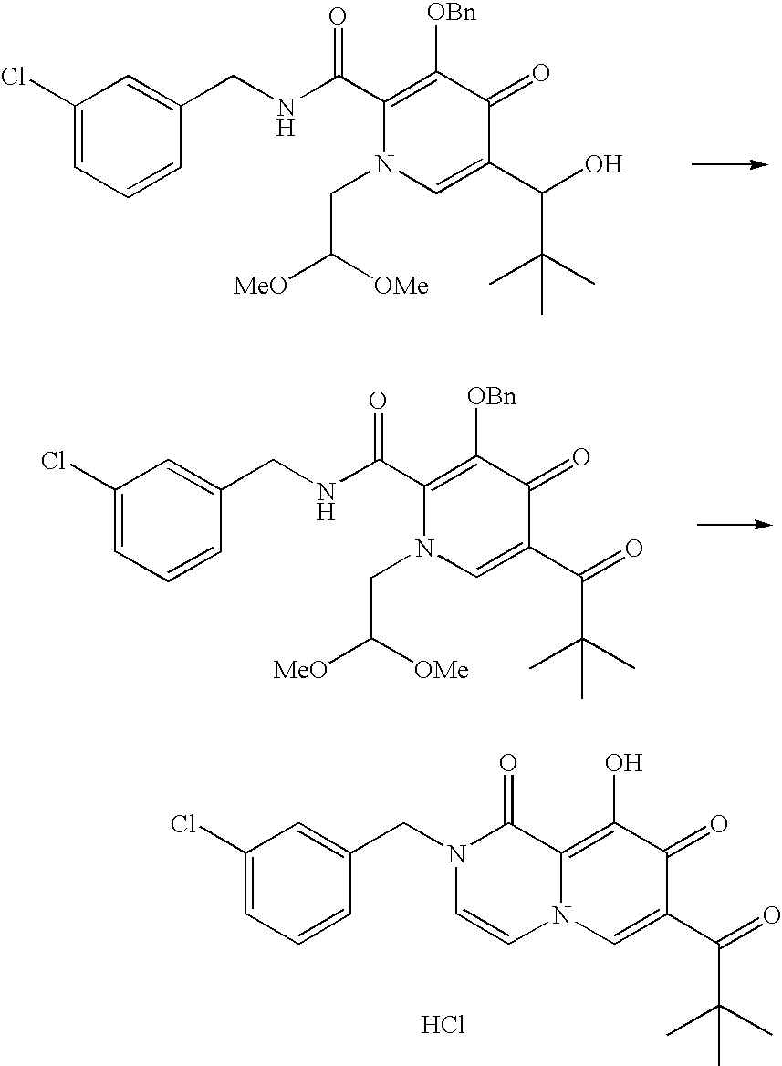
C1(C(NCC2=CC(Cl)=CC=C2)=O)=C([OBn])C(=O)C(C(O)C(C)(C)C)=CN1CC([OMe])[MeO].C1=C(CN2C=CN3C(=C(O)C(=O)C(C(C(C)(C)C)=O)=C3)C2=O)C=CC=C1Cl.Cl.C1(C(NCC2=CC(Cl)=CC=C2)=O)=C([OBn])C(=O)C(C(=O)C(C)(C)C)=CN1CC([OMe])[MeO]
